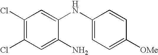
C1(Cl)=C(Cl)C=C(N)C(NC2=CC=C([OMe])C=C2)=C1
